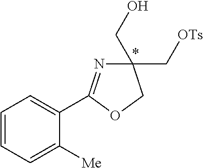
C1=CC=C([Me])C(C2=NC(CO)(C[OTs])CO2)=C1
